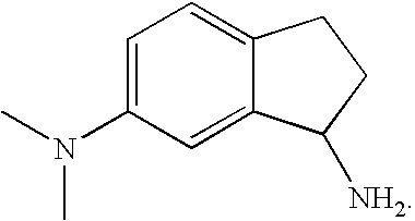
C1=C(N(C)C)C=C2C(=C1)CCC2[NH2]
